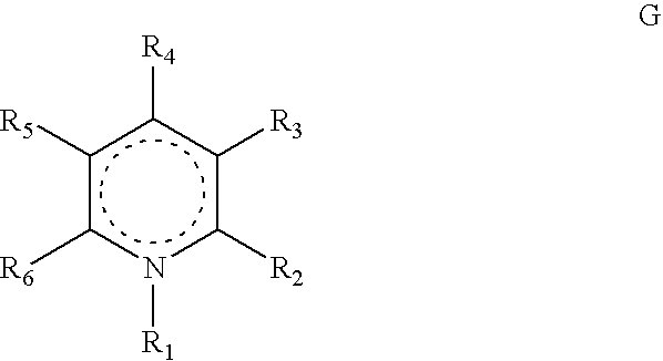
c1([R5])c([R6])n([R1])c([R2])c([R3])c1[R4]
